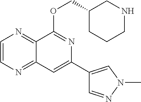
C1=CN=C2C(=N1)C(OCC1CCCNC1)=NC(C1=CN(C)N=C1)=C2
